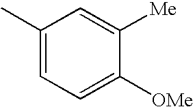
C1(C)=CC=C([OMe])C([Me])=C1
